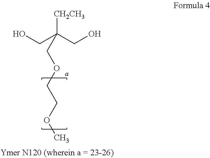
OCC(CO)([CH2CH3])COCCOC
